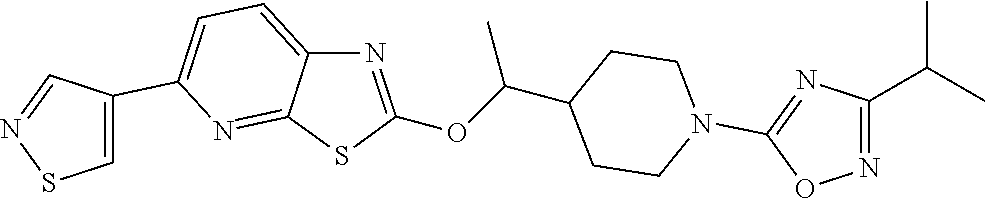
C1=C(C2=CSN=C2)N=C2C(=C1)N=C(OC(C1CCN(C3=NC(C(C)C)=NO3)CC1)C)S2
